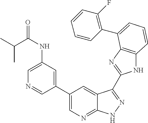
C1(C2=CN=C3C(=C2)C(C2=NC4=C(N2)C=CC=C4C2=C(F)C=CC=C2)=NN3)=CC(NC(=O)C(C)C)=CN=C1
